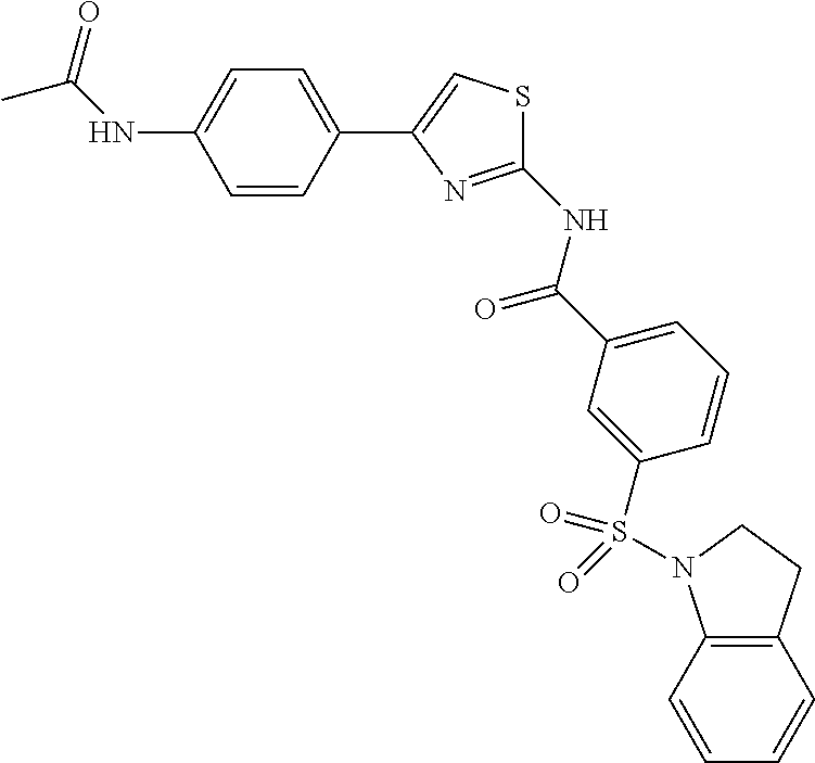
C12=C(C=CC=C1)N(S(C1=CC(C(NC3=NC(C4=CC=C(NC(C)=O)C=C4)=CS3)=O)=CC=C1)(=O)=O)CC2
